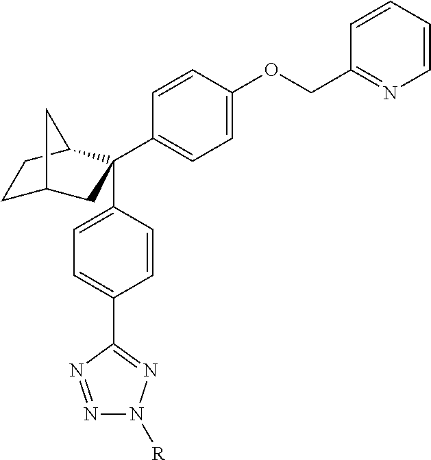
C1C2CC(C3=CC=C(OCC4=NC=CC=C4)C=C3)(C3=CC=C(C4=NN([R])N=N4)C=C3)C(C1)C2
